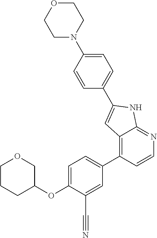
C1(OC2COCCC2)=CC=C(C2=C3C(=NC=C2)NC(C2=CC=C(N4CCOCC4)C=C2)=C3)C=C1C#N
